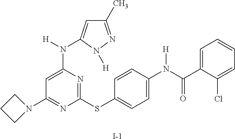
C1(C)=NN([H])C(N([H])C2=CC(N3CCC3)=NC(SC3=CC=C(N([H])C(=O)C4=CC=CC=C4Cl)C=C3)=N2)=C1.[I-]
